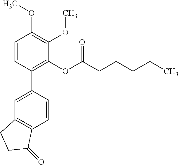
C1=CC(C2=CC3=C(C=C2)C(=O)CC3)=C(OC(CCCCC)=O)C(OC)=C1OC
